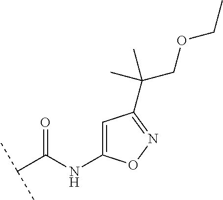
C(C(NC1=CC(C(COCC)(C)C)=NO1)=O)(C)C
